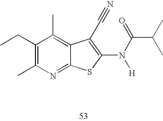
C1(CC)=C(C)N=C2C(=C1C)C(C#N)=C(N(C(=O)C(C)C)[H])S2
